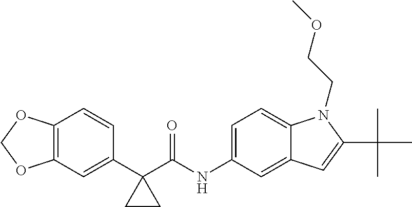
C12=C(C=C(C3(C(NC4=CC=C5C(=C4)C=C(C(C)(C)C)N5CCOC)=O)CC3)C=C1)OCO2
